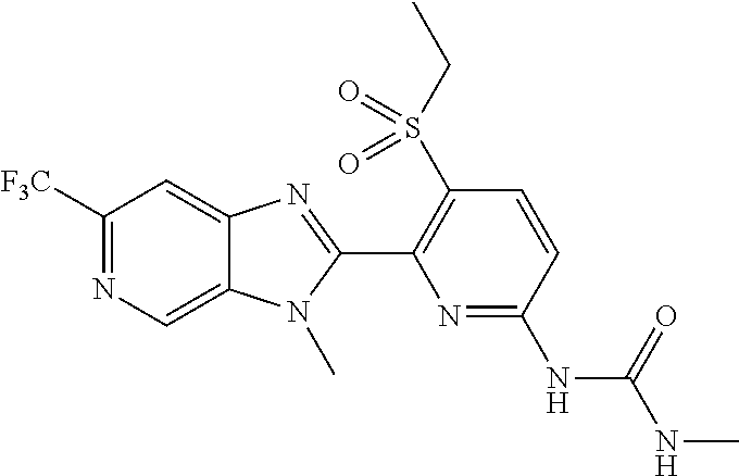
N1=C(NC(=O)NC)C=CC(S(CC)(=O)=O)=C1C1=NC2=CC([F3C])=NC=C2N1C
